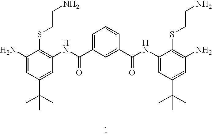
C1=C(C(NC2=C(SCCN)C(N)=CC(C(C)(C)C)=C2)=O)C=C(C(NC2=CC(C(C)(C)C)=CC(N)=C2SCCN)=O)C=C1
